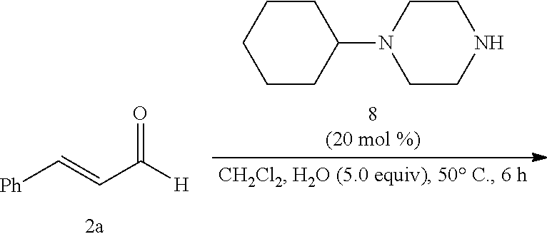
C1CC(N2CCNCC2)CCC1.[Ph]C=CC([H])=O
